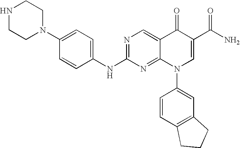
C1(N2CCNCC2)=CC=C(NC2=NC=C3C(=N2)N(C2=CC4=C(C=C2)CCC4)C=C(C(N)=O)C3=O)C=C1
